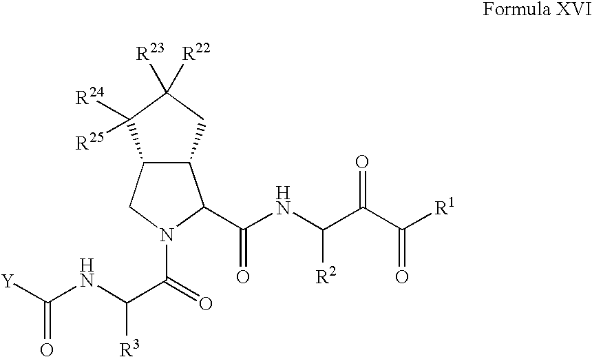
[Y]C(NC(C(=O)N1C(C(NC(C(C([R1])=O)=O)[R2])=O)C2C(C1)C([R24])([R25])C([R22])([R23])C2)[R3])=O
